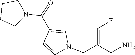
N1(C(C2=CN(CC(=CF)CN)C=C2)=O)CCCC1
